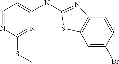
N1=CC=C(NC2=NC3=C(C=C(Br)C=C3)S2)N=C1SC
